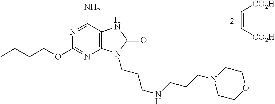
C12=C(C(N)=NC(OCCCC)=N1)NC(=O)N2CCCNCCCN1CCOCC1.C(=C[CO2H])[CO2H]
